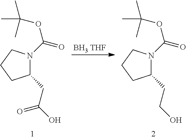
[BH3 THF].C1(CC(=O)O)N(C(=O)OC(C)(C)C)CCC1.C1(CCO)N(C(=O)OC(C)(C)C)CCC1
